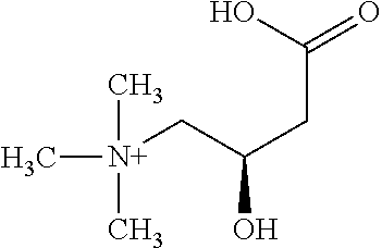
C[N+](C)(C)CC(CC(=O)O)O
